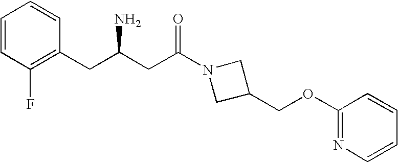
C1=CC(F)=C(CC(CC(=O)N2CC(COC3=NC=CC=C3)C2)N)C=C1
